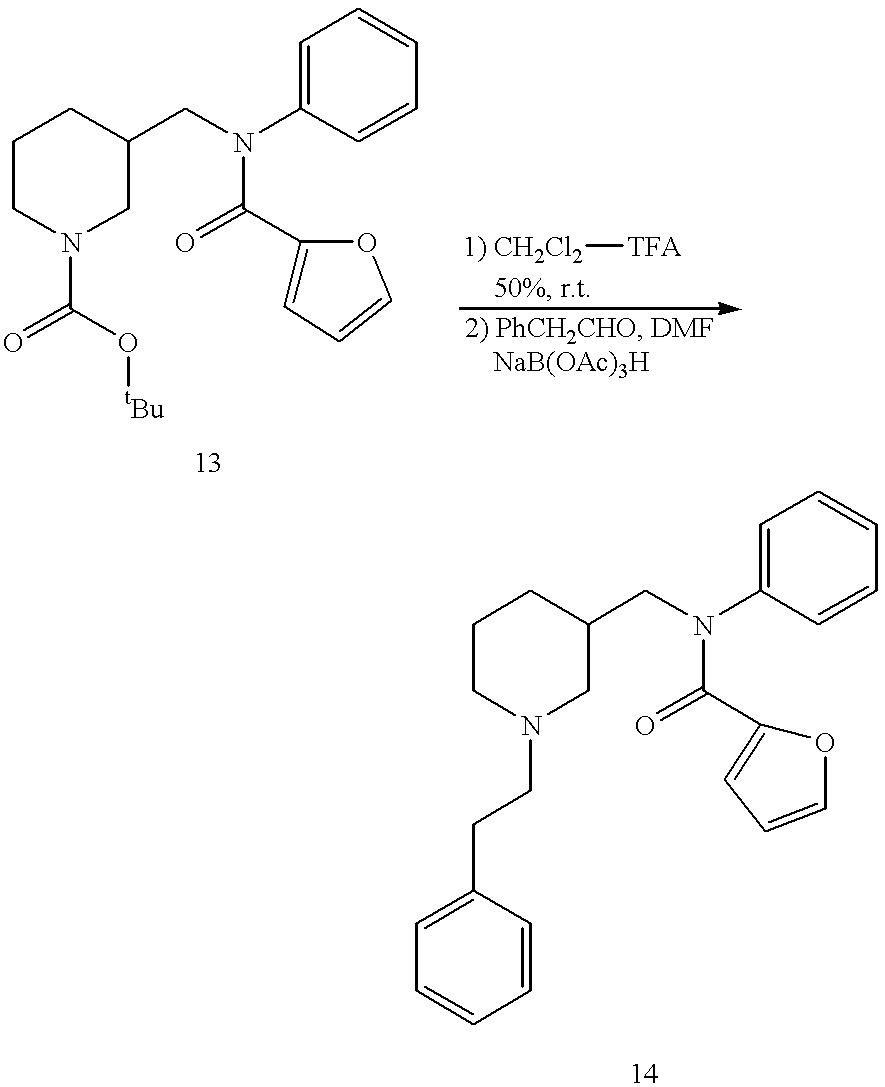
C1CN(C(=O)O[tBu])CC(CN(C2=CC=CC=C2)C(=O)C2=CC=CO2)C1.[1) CH2Cl2][TFA].C1CN(CCC2=CC=CC=C2)CC(CN(C2=CC=CC=C2)C(=O)C2=CC=CO2)C1
